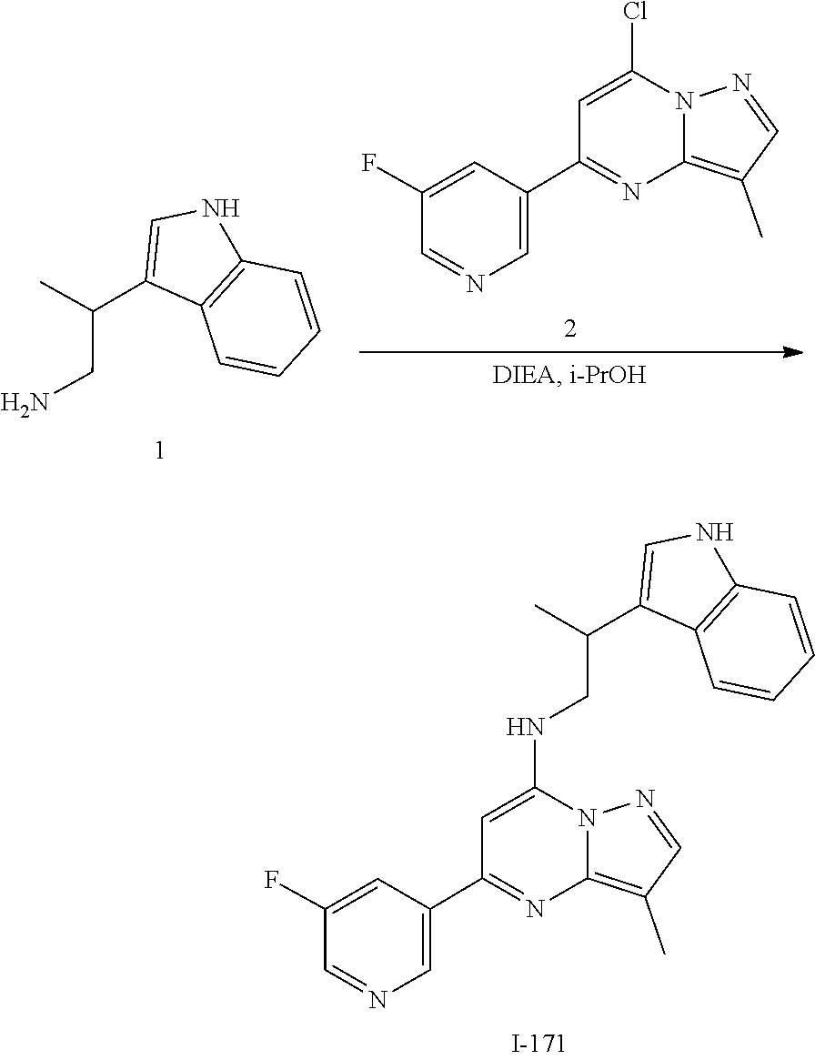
C12=C(C)C=NN1C(NCC(C)C1=CNC3=C1C=CC=C3)=CC(C1=CN=CC(F)=C1)=N2.C12=C(C)C=NN1C(Cl)=CC(C1=CN=CC(F)=C1)=N2.C(CN)(C)C1=CNC2=C1C=CC=C2
